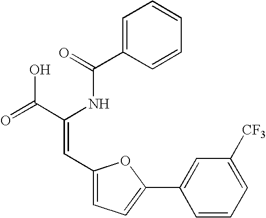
C1=C(C(=O)NC(C(=O)O)=CC2=CC=C(C3=CC([CF3])=CC=C3)O2)C=CC=C1
